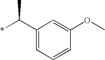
*C(C1=CC=CC(OC)=C1)C
